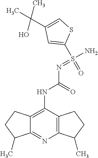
C12=C(NC(=O)N=S(N)(=O)C3=CC(C(C)(C)O)=CS3)C3=C(N=C1C(C)CC2)C(C)CC3
